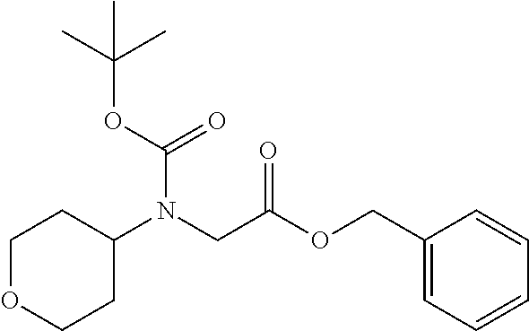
C1OCCC(N(CC(OCC2=CC=CC=C2)=O)C(OC(C)(C)C)=O)C1
